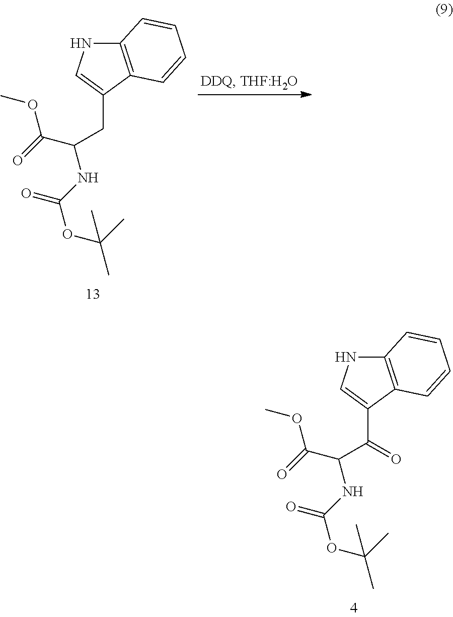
C(C(C1=CNC2=C1C=CC=C2)=O)(C(OC)=O)NC(=O)OC(C)(C)C.C(CC1=CNC2=C1C=CC=C2)(C(OC)=O)NC(=O)OC(C)(C)C
